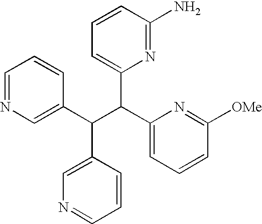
C1=NC=C(C(C(C2=CC=CC([OMe])=N2)C2=CC=CC(N)=N2)C2=CN=CC=C2)C=C1
